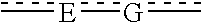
c[E]:[G]c
